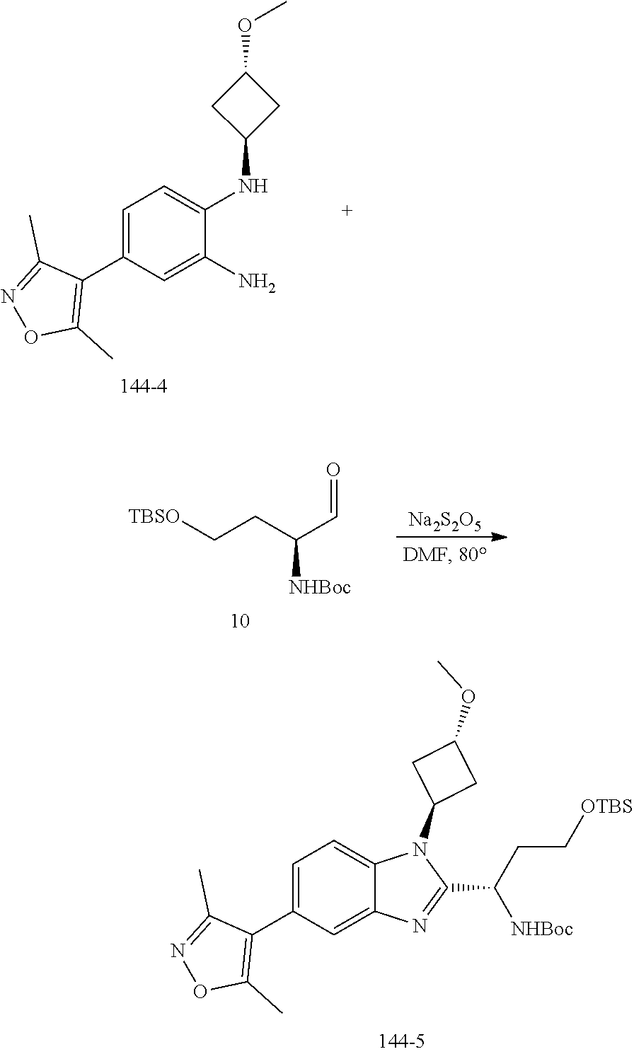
C1=C(C2=C(C)ON=C2C)C=C2C(=C1)N(C1CC(OC)C1)C(C(CC[OTBS])[NHBoc])=N2.C1=C(C2=C(C)ON=C2C)C=C(N)C(NC2CC(OC)C2)=C1.C(CC(C=O)[NHBoc])[TBSO].[Na2S2O5]
